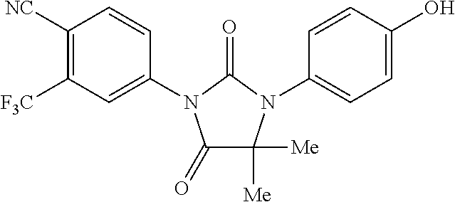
C1(=O)C([Me])([Me])N(C2=CC=C(O)C=C2)C(=O)N1C1=CC([F3C])=C([NC])C=C1
